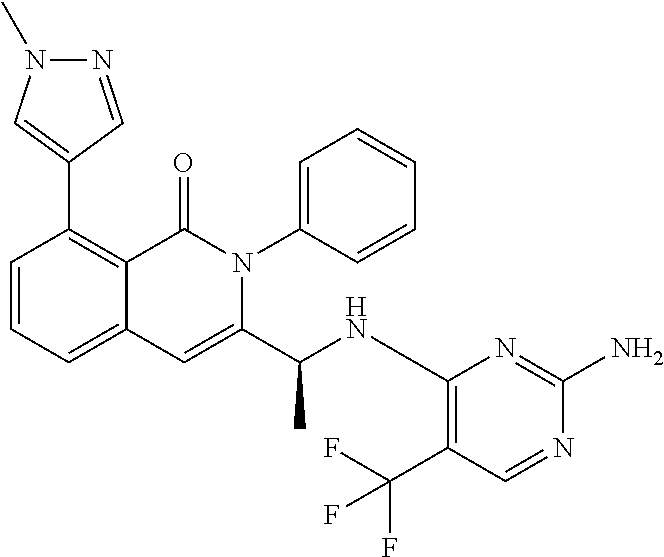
C1=CC=C2C(=C1C1=CN(C)N=C1)C(=O)N(C1=CC=CC=C1)C(C(NC1=C(C(F)(F)F)C=NC(N)=N1)C)=C2
